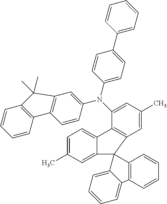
C1=CC2=C(C=C1)C1=C(C=C(N(C3=CC(C)=CC4=C3C3=CC=C(C)C=C3C43C4=C(C=CC=C4)C4=CC=CC=C34)C3=CC=C(C4=CC=CC=C4)C=C3)C=C1)C2(C)C
